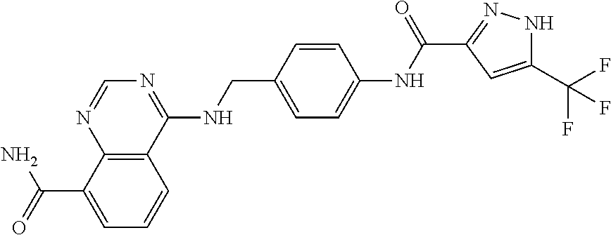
C12=C(C(NCC3=CC=C(NC(C4=NNC(C(F)(F)F)=C4)=O)C=C3)=NC=N1)C=CC=C2C(=O)N
